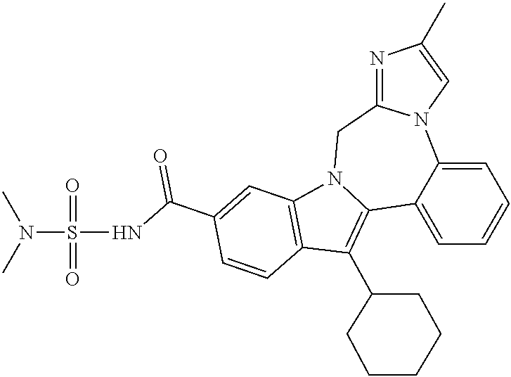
C1=C2C(=CC=C1)N1C(=NC(C)=C1)CN1C2=C(C2CCCCC2)C2=C1C=C(C(NS(N(C)C)(=O)=O)=O)C=C2
